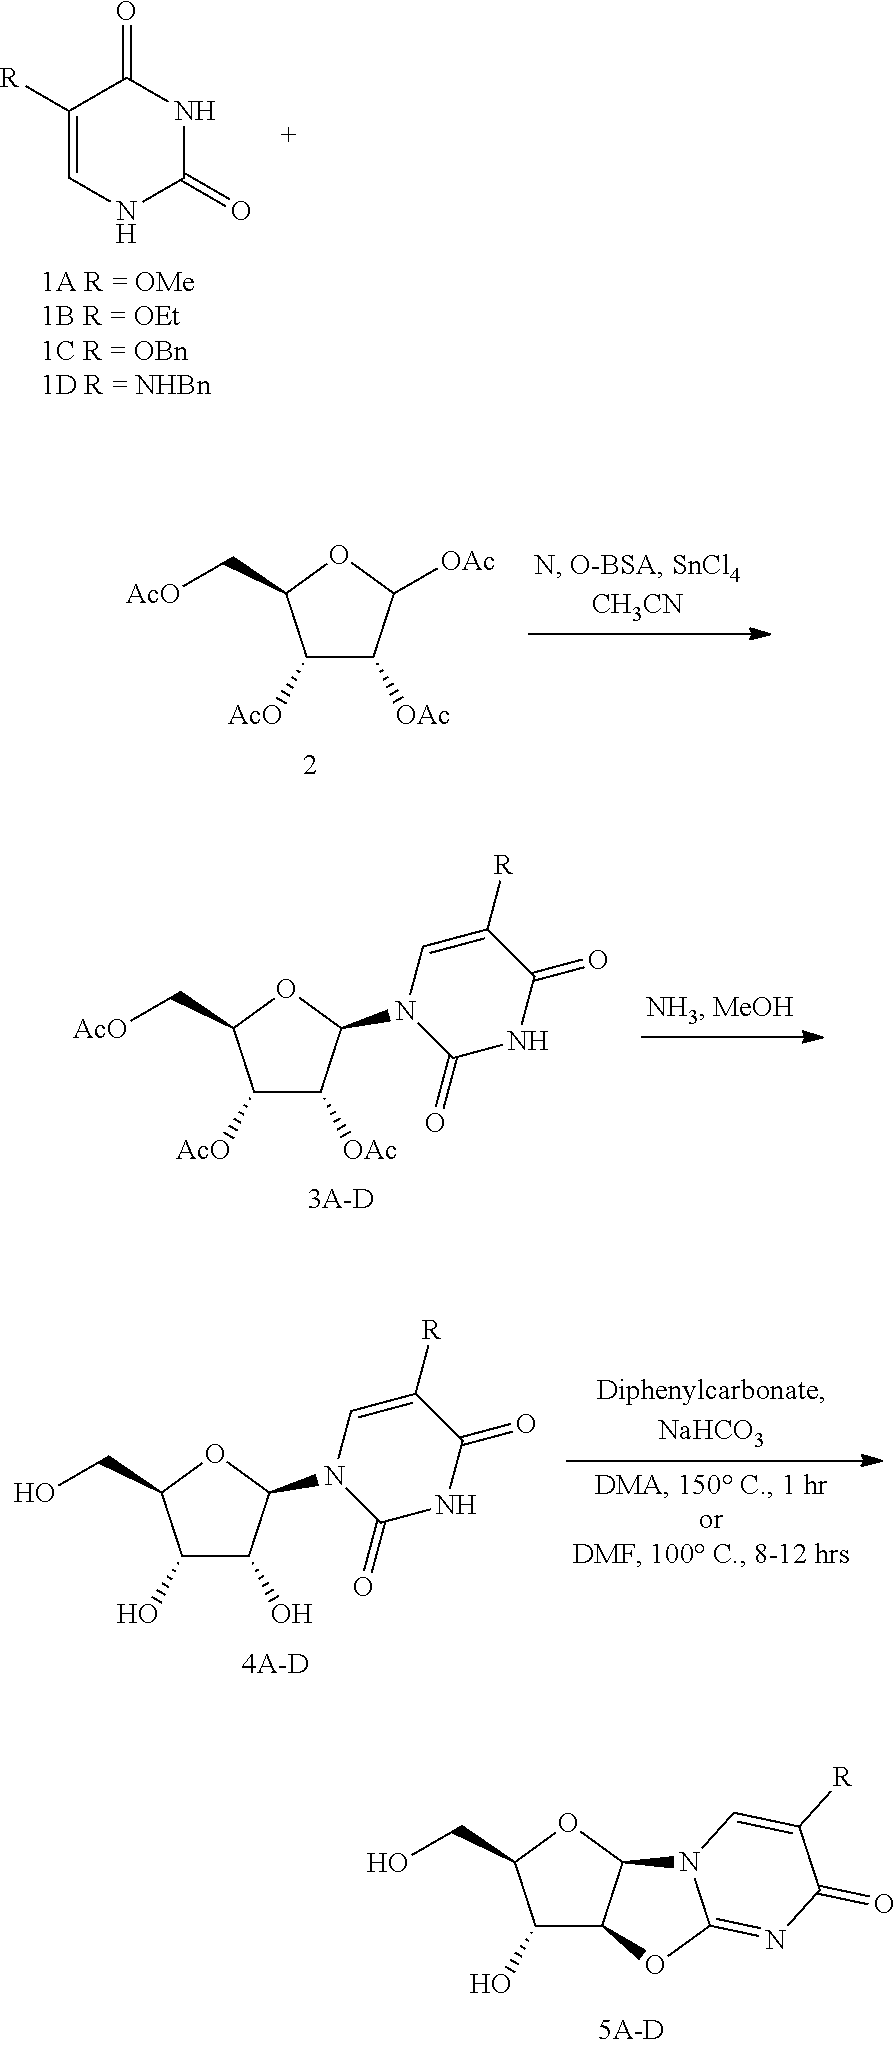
C1([R])=CNC(=O)NC1=O.C1([AcO])C([OAc])C([OAc])OC1C[AcO].C1(O)C2C(OC1CO)N1C(=NC(=O)C([R])=C1)O2.C1([AcO])C([OAc])C(N2C=C([R])C(=O)NC2=O)OC1C[AcO].C1(O)C(O)C(N2C=C([R])C(=O)NC2=O)OC1CO
